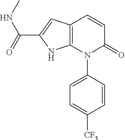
C12=C(C=CC(=O)N1C1=CC=C([CF3])C=C1)C=C(C(=O)NC)N2
